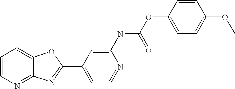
C12=NC=CC=C1OC(C1=CC=NC(NC(OC3=CC=C(OC)C=C3)=O)=C1)=N2
